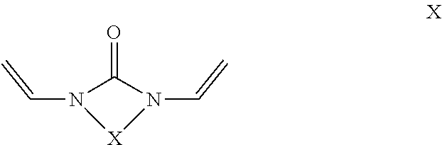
C=CN1[X]N(C=C)C1=O
